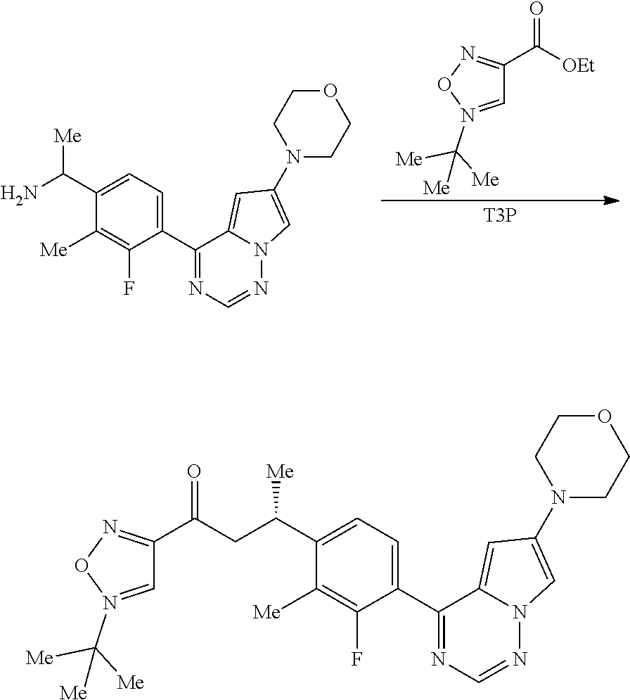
N12N=CN=C(C3=CC=C(C([Me])N)C([Me])=C3F)C1=CC(N1CCOCC1)=C2.C1=N(C([Me])([Me])[Me])ON=C1C([OEt])=O.[T3P].N12N=CN=C(C3=CC=C(C([Me])CC(=O)C4=NON(C([Me])([Me])[Me])=C4)C([Me])=C3F)C1=CC(N1CCOCC1)=C2
